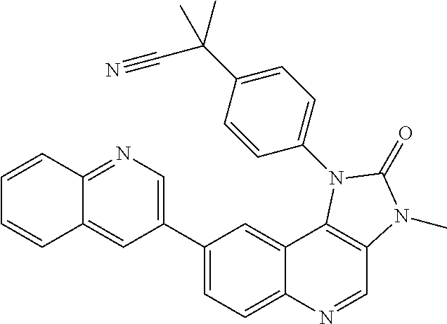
C1(C2=CN=C3C(=C2)C=CC=C3)=CC=C2C(=C1)C1=C(C=N2)N(C)C(=O)N1C1=CC=C(C(C#N)(C)C)C=C1
